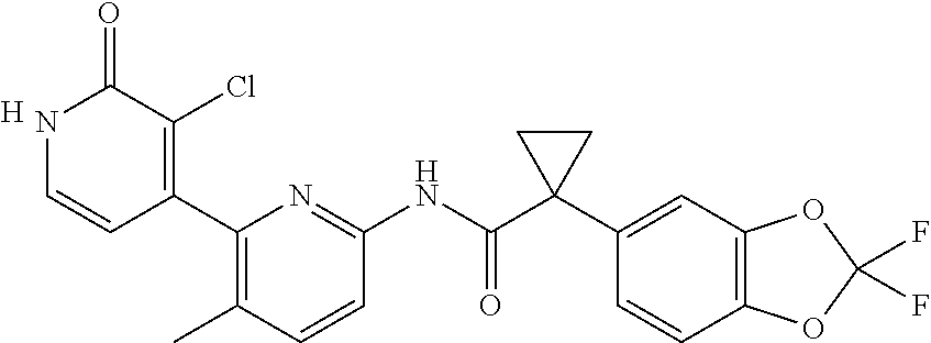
N1C=CC(C2=C(C)C=CC(NC(C3(C4=CC5=C(C=C4)OC(F)(F)O5)CC3)=O)=N2)=C(Cl)C1=O.[H]
